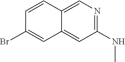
C1=CC2=CN=C(NC)C=C2C=C1Br
